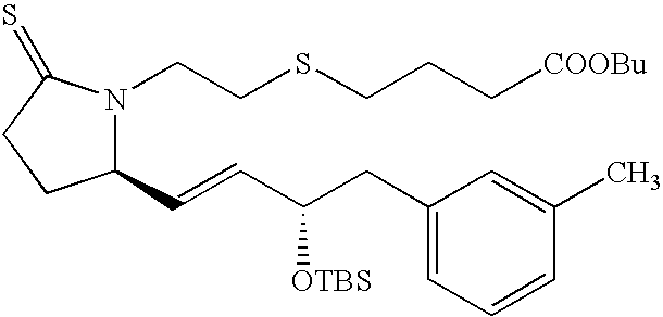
C1(C=CC(CC2=CC=CC(C)=C2)[OTBS])N(CCSCCC[COOBu])C(=S)CC1
